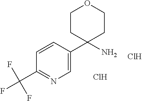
C1=CC(C2(N)CCOCC2)=CN=C1C(F)(F)F.Cl.Cl
